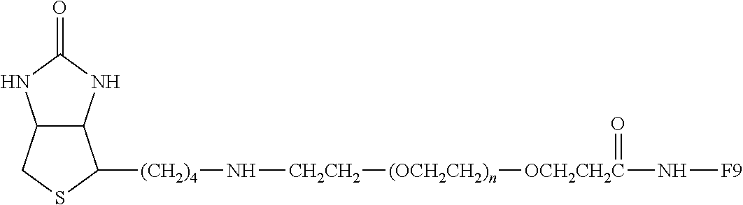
[(CH2)4](N[CH2CH2][(OCH2CH2)n][OCH2CH2C](N[F9])=O)C1C2C(CS1)NC(=O)N2
